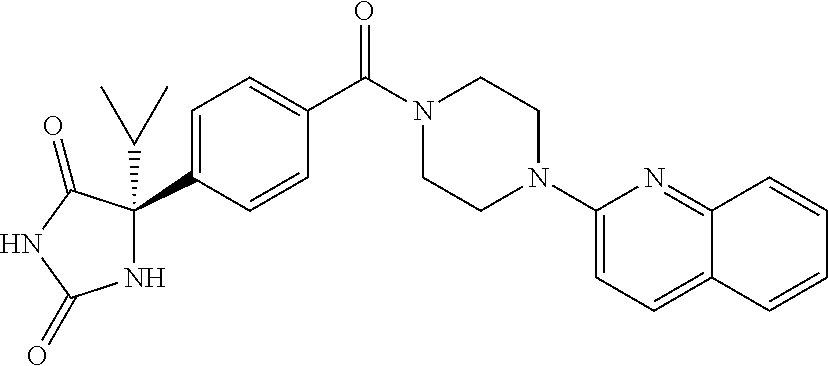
C1=C(C2(C(C)C)NC(=O)NC2=O)C=CC(C(N2CCN(C3=CC=C4C(=N3)C=CC=C4)CC2)=O)=C1
